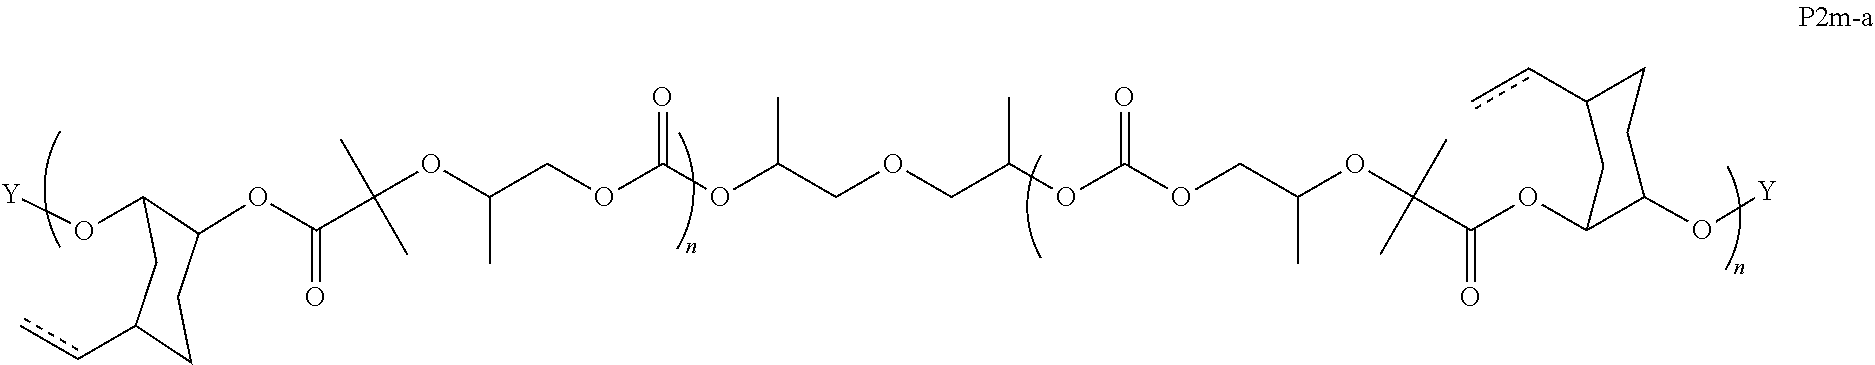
[Y]OC1C(OC(C(C)(C)OC(COC(OC(COCC(OC(=O)OCC(OC(C)(C)C(=O)OC2C(O[Y])CCC(cc)C2)C)C)C)=O)C)=O)CCC(cc)C1
